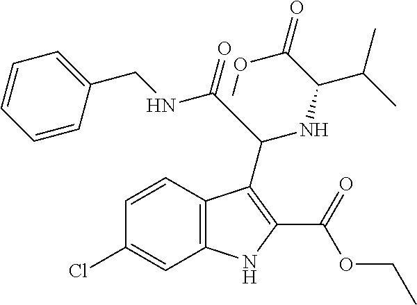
C1=CC2=C(C=C1Cl)NC(C(OCC)=O)=C2C(NC(C(OC)=O)C(C)C)C(NCC1=CC=CC=C1)=O
